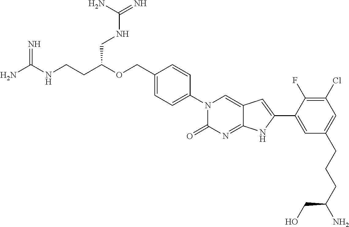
N=C(NCCC(OCC1=CC=C(N2C(=O)N=C3C(=C2)C=C(C2=CC(CCCC(N)CO)=CC(Cl)=C2F)N3)C=C1)CNC(=N)N)N
